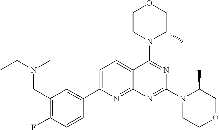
C1(CN(C(C)C)C)=C(F)C=CC(C2=CC=C3C(=N2)N=C(N2CCOCC2C)N=C3N2C(C)COCC2)=C1
